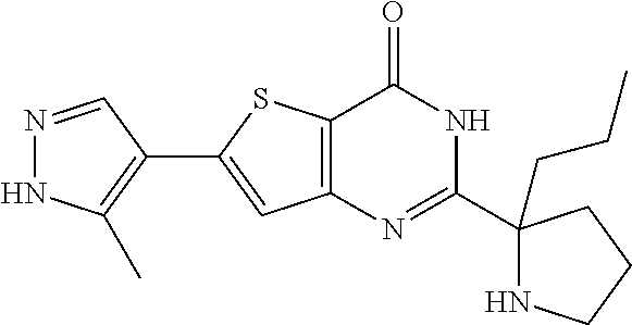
N1=CC(C2=CC3=C(S2)C(=O)NC(C2(CCC)NCCC2)=N3)=C(C)N1
